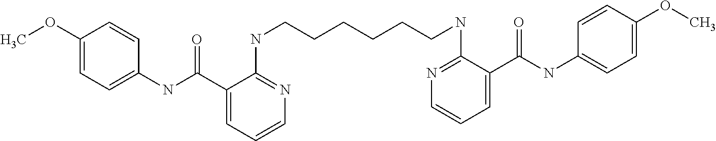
C1(OC)=CC=C(NC(C2=CC=CN=C2NCCCCCCNC2=NC=CC=C2C(NC2=CC=C(OC)C=C2)=O)=O)C=C1
